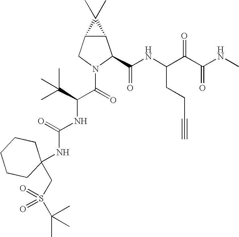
C12C(CN(C(=O)C(C(C)(C)C)NC(NC3(CS(C(C)(C)C)(=O)=O)CCCCC3)=O)C1C(NC(C(C(NC)=O)=O)CCC#C)=O)C2(C)C
